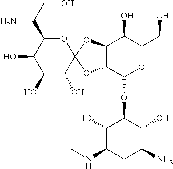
OC1C(O)C(O)C2(OC1C(N)CO)OC1C(O2)C(O)C(CO)OC1OC1C(O)C(NC)CC(N)C1O
